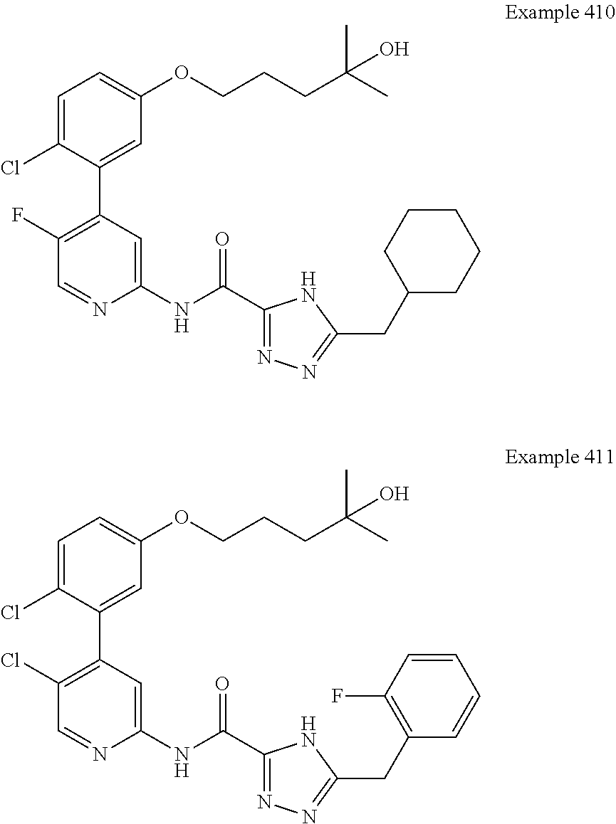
C1=C(Cl)C(C2=C(F)C=NC(NC(C3=NN=C(CC4CCCCC4)N3)=O)=C2)=CC(OCCCC(C)(C)O)=C1.C1=C(Cl)C(C2=C(Cl)C=NC(NC(C3=NN=C(CC4=C(F)C=CC=C4)N3)=O)=C2)=CC(OCCCC(C)(C)O)=C1
